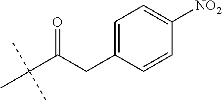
C1=C(CC(C(C)(C)C)=O)C=CC([NO2])=C1
